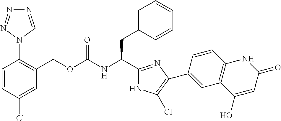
C1=CC(Cl)=CC(COC(NC(C2=NC(C3=CC4=C(C=C3)NC(=O)C=C4O)=C(Cl)N2)CC2=CC=CC=C2)=O)=C1N1C=NN=N1
